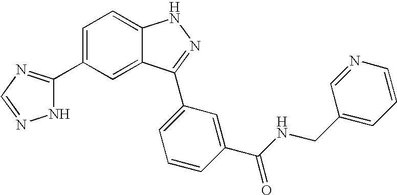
C1=C(C2=NC=NN2)C=C2C(=C1)NN=C2C1=CC=CC(C(NCC2=CC=CN=C2)=O)=C1
